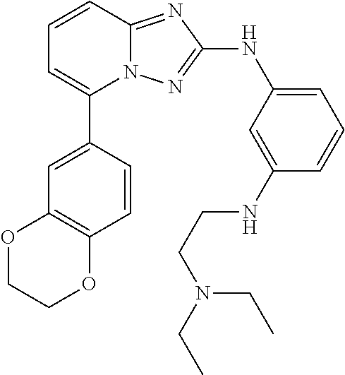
C1=CC2=NC(NC3=CC=CC(NCCN(CC)CC)=C3)=NN2C(C2=CC3=C(C=C2)OCCO3)=C1
